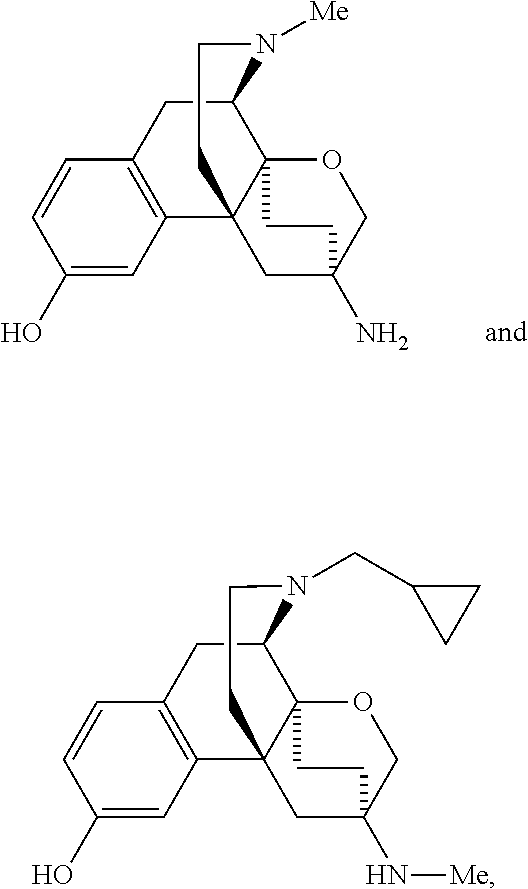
C1(O)=CC2=C(C=C1)CC1C34C2(CC(N)(CO3)CC4)CCN1[Me].C1(O)=CC2=C(C=C1)CC1C34C2(CC(N[Me])(CO3)CC4)CCN1CC1CC1
